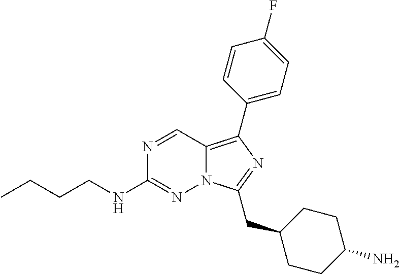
N1=CC2=C(C3=CC=C(F)C=C3)N=C(CC3CCC(N)CC3)N2N=C1NCCCC
